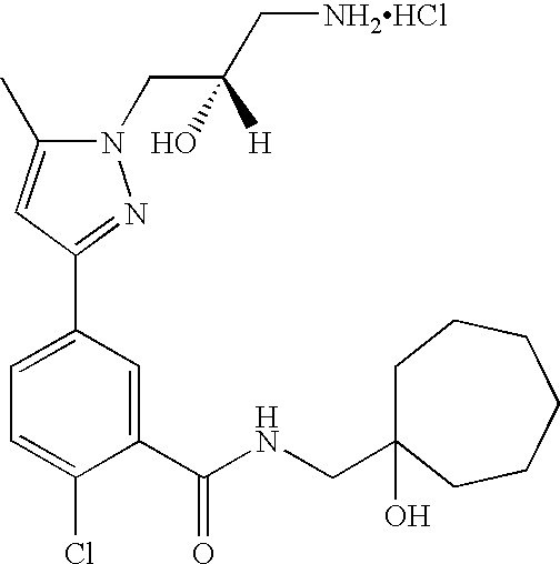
C1=C(C2=NN(CC(C[NH2HCl])([H])O)C(C)=C2)C=C(C(NCC2(O)CCCCCC2)=O)C(Cl)=C1
